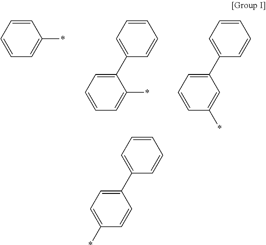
C1=CC(*)=CC=C1.C1=C(C2=CC=CC=C2)C(*)=CC=C1.C1=C(C2=CC=CC=C2)C=C(*)C=C1.C1=C(C2=CC=CC=C2)C=CC(*)=C1
